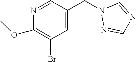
C1(OC)=C(Br)C=C(CN2N=CN=C2)C=N1
